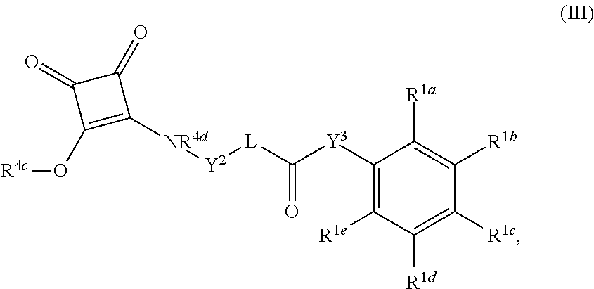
C1([Y3]C([L][Y2][NR4d]C2=C(O[R4c])C(=O)C2=O)=O)=C([R1e])C([R1d])=C([R1c])C([R1b])=C1[R1a]
